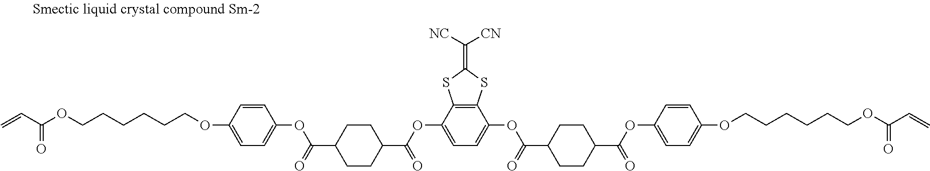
C(OCCCCCCOC1=CC=C(OC(C2CCC(C(OC3=CC=C(OC(C4CCC(C(=O)OC5=CC=C(OCCCCCCOC(C=C)=O)C=C5)CC4)=O)C4=C3SC(=C([NC])[CN])S4)=O)CC2)=O)C=C1)(=O)C=C
